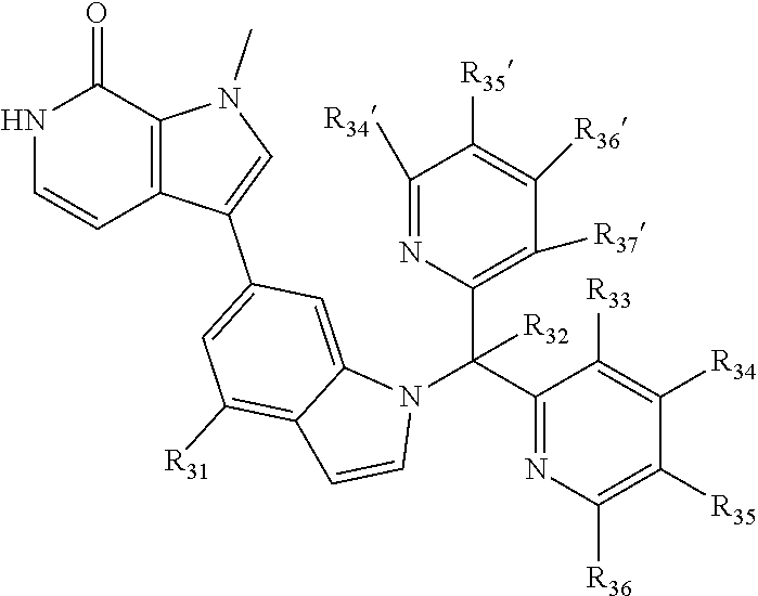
C12=C(C(=O)NC=C1)N(C)C=C2C1=CC([R31])=C2C(=C1)N(C(C1=NC([R36])=C([R35])C([R34])=C1[R33])(C1=C([R37])C([R36])=C([R35])C([R34])=N1)[R32])C=C2
